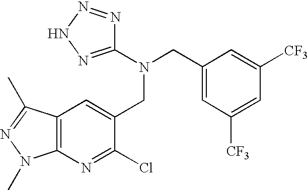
C1(CN(CC2=CC3=C(N=C2Cl)N(C)N=C3C)C2=NNN=N2)=CC([CF3])=CC([CF3])=C1
